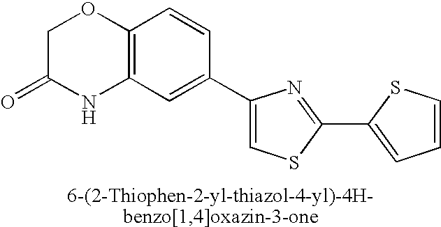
C1C(=O)NC2=C(O1)C=CC(C1=CSC(C3=CC=CS3)=N1)=C2
